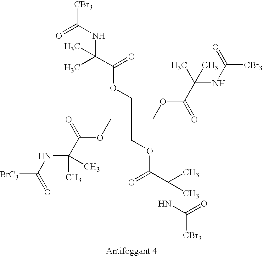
[BrC3]C(NC(C(OCC(COC(C(NC([CBr3])=O)(C)C)=O)(COC(C(NC([CBr3])=O)(C)C)=O)COC(C(NC([CBr3])=O)(C)C)=O)=O)(C)C)=O
